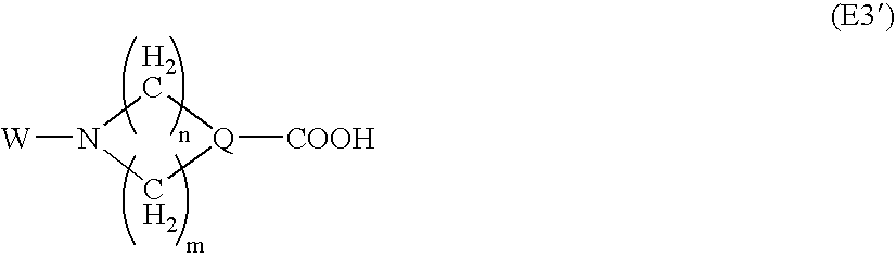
N1([W])C[Q]([COOH])C1
